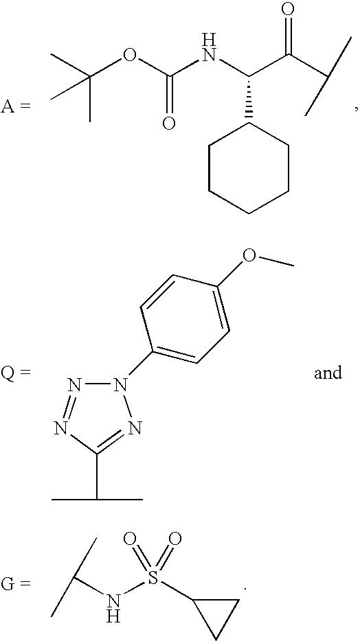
C(NS(C1CC1)(=O)=O)(C)C.N1=NC(C(C)C)=NN1C1=CC=C(OC)C=C1.CC(OC(NC(C(C(C)C)=O)C1CCCCC1)=O)(C)C
